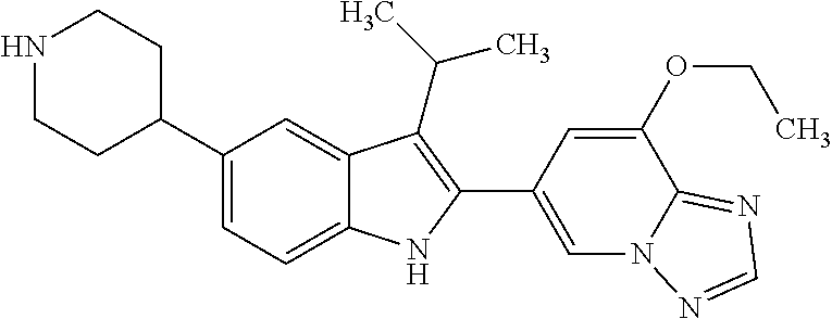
N1CCC(C2=CC=C3C(=C2)C(C(C)C)=C(C2=CN4C(=NC=N4)C(OCC)=C2)N3)CC1
